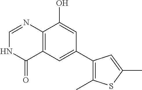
C12=C(C=C(C3=C(C)SC(C)=C3)C=C1O)C(=O)NC=N2
